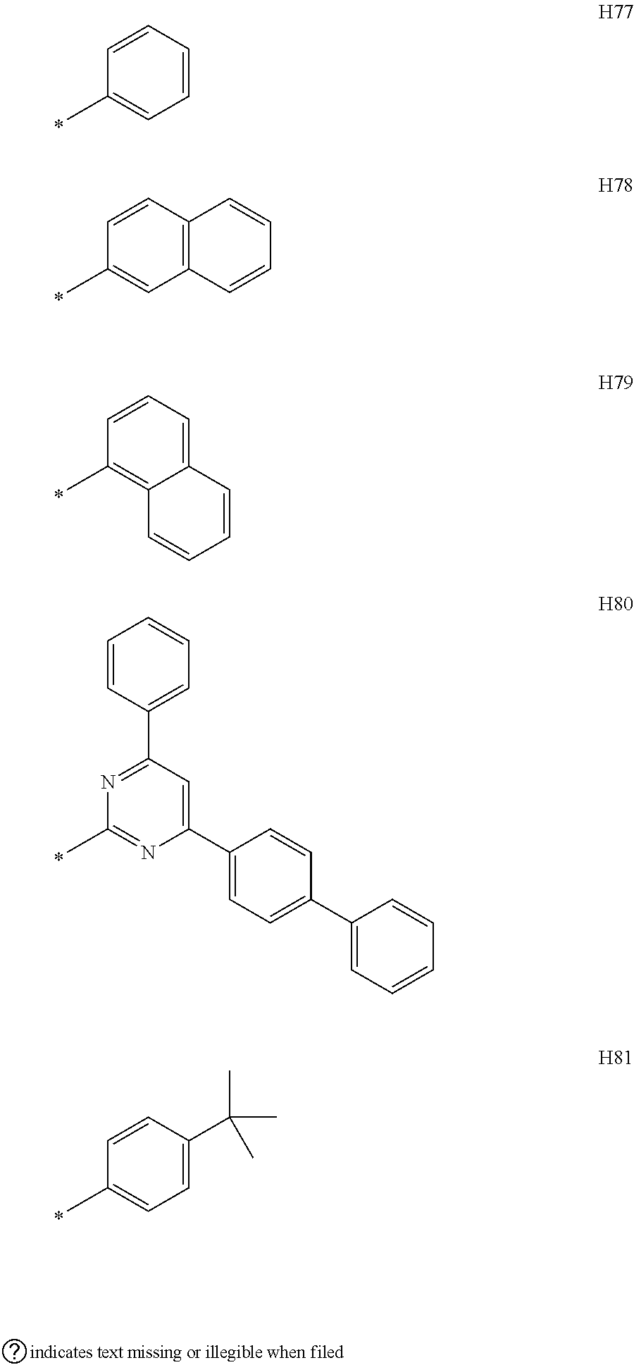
C1=CC=CC(C)=C1.C12=C(C=CC(C)=C1)C=CC=C2.C12=CC=CC(C)=C1C=CC=C2.C1(C2=CC=C(C3=CC=CC=C3)C=C2)=CC(C2=CC=CC=C2)=NC(C)=N1.C1=C(C(C)(C)C)C=CC(C)=C1
